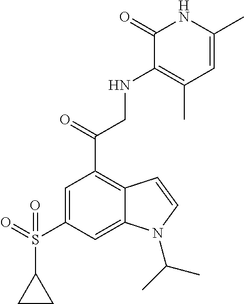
C1=C(S(C2CC2)(=O)=O)C=C2C(=C1C(CNC1=C(C)C=C(C)NC1=O)=O)C=CN2C(C)C
